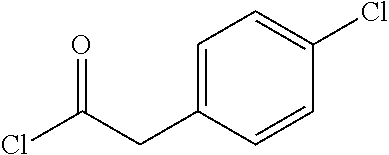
O=C(CC1=CC=C(Cl)C=C1)Cl
